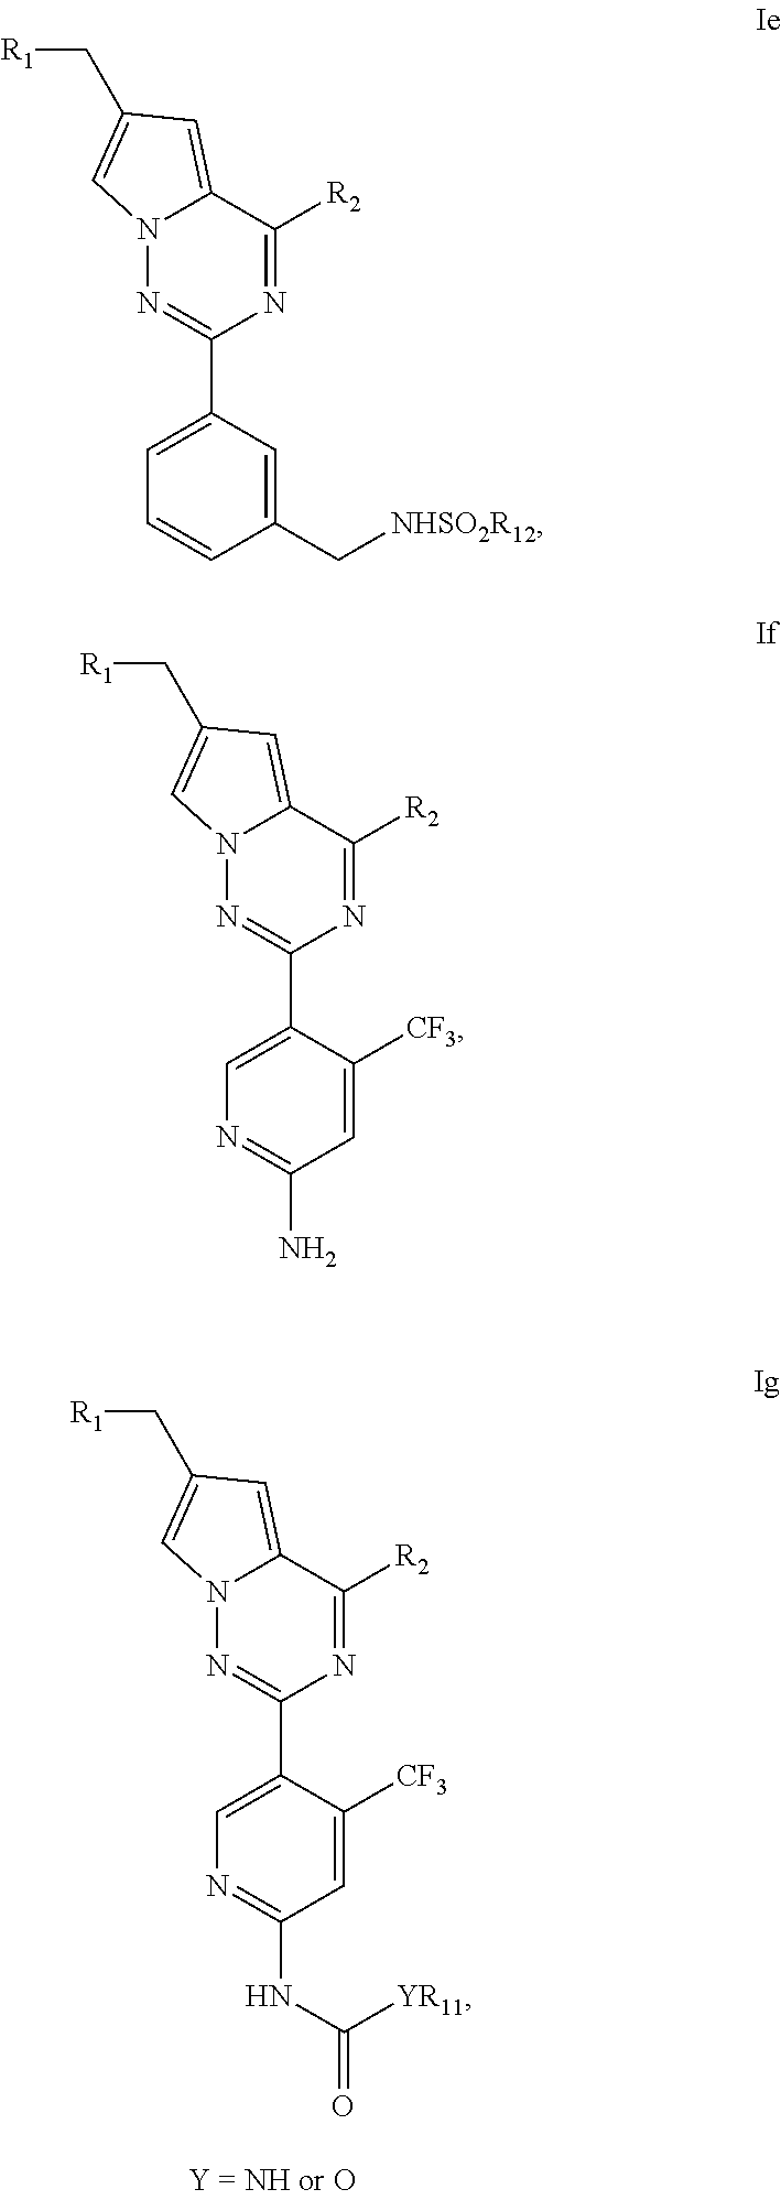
C1=C([CF3])C(C2=NN3C(=CC(C[R1])=C3)C([R2])=N2)=CN=C1NC([YR11])=O.C1(C[NHSO2R12])=CC(C2=NN3C(=CC(C[R1])=C3)C([R2])=N2)=CC=C1.C1=C([CF3])C(C2=NN3C(=CC(C[R1])=C3)C([R2])=N2)=CN=C1N
